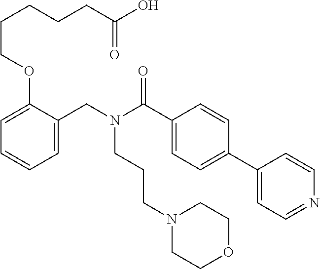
C1=C(CN(C(C2=CC=C(C3=CC=NC=C3)C=C2)=O)CCCN2CCOCC2)C(OCCCCCC(O)=O)=CC=C1
